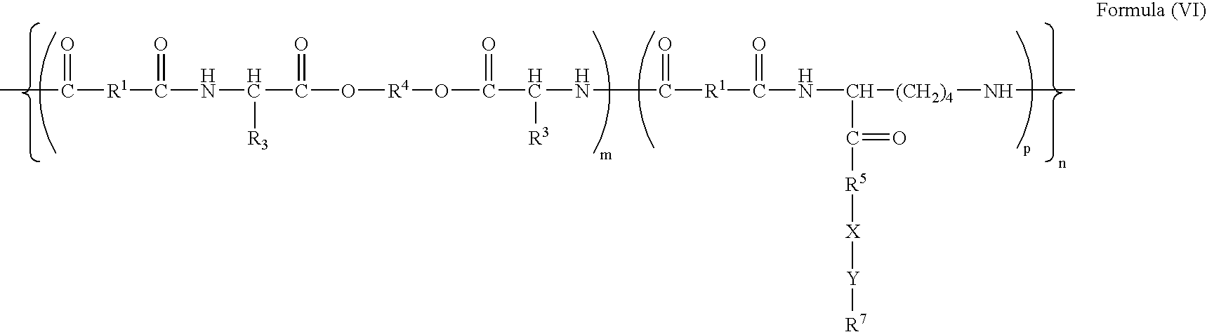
CC(=O)[R1]C(=O)NC([R3])C(=O)O[R4]OC(C(NC([R1]C(=O)NC(C([R5][X][Y][R7])=O)[(CH2)4]NC)=O)[R3])=O
